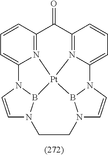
C1=CC2=N3C(=C1)N1C=CN4B1[Pt]31N3=C(C2=O)C=CC=C3N2B1N(C=C2)CC4
